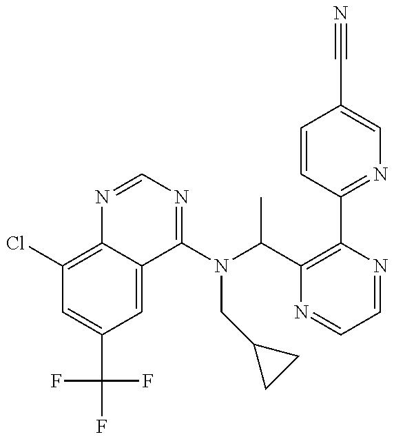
C1(Cl)=C2C(=CC(C(F)(F)F)=C1)C(N(C(C1=C(C3=NC=C(C#N)C=C3)N=CC=N1)C)CC1CC1)=NC=N2
